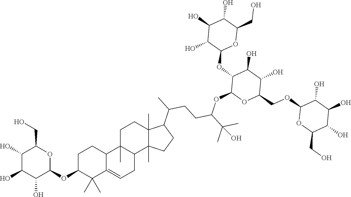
C(C1C(O)C(O)C(O)C(OC2C(C)(C)C3=CCC4C(C)(C3CC2)CCC2(C)C4(C)CCC2C(C)CCC(C(C)(C)O)OC2C(OC3OC(CO)C(O)C(O)C3O)C(O)C(O)C(COC3OC(CO)C(O)C(O)C3O)O2)O1)O
